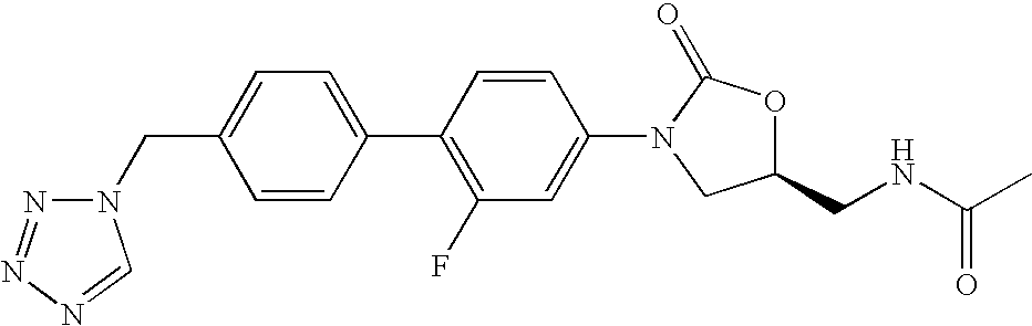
C1(CN2N=NN=C2)=CC=C(C2=C(F)C=C(N3CC(CNC(C)=O)OC3=O)C=C2)C=C1
